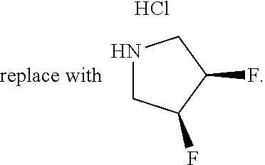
N1CC(F)C(F)C1.Cl.[replace with]
